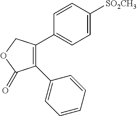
C1(C2=CC=CC=C2)=C(C2=CC=C([SO2CH3])C=C2)COC1=O
